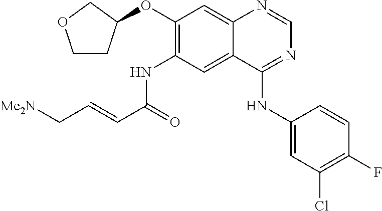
[Me2N]CC=CC(=O)NC1=C(OC2CCOC2)C=C2C(=C1)C(NC1=CC(Cl)=C(F)C=C1)=NC=N2
